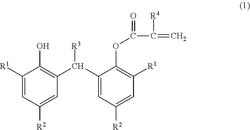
C1([R1])=CC([R2])=CC(C(C2=CC([R2])=CC([R1])=C2OC(=O)C([R4])=C)[R3])=C1O
